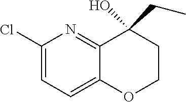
C1(Cl)=CC=C2C(=N1)C(O)(CC)CCO2
